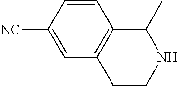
C1=CC2=C(C=C1[NC])CCNC2C
